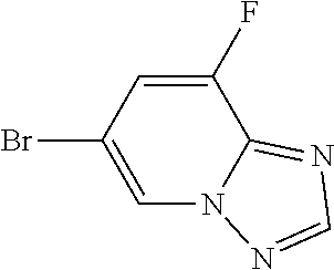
C1(F)=CC(Br)=CN2C1=NC=N2
